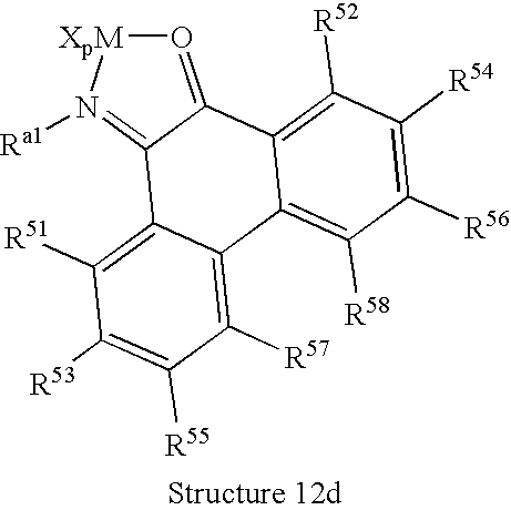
C1([R57])=C2C(=C([R51])C([R53])=C1[R55])C1=N([Ra1])[XpM]O=C1C1=C([R52])C([R54])=C([R56])C([R58])=C21
